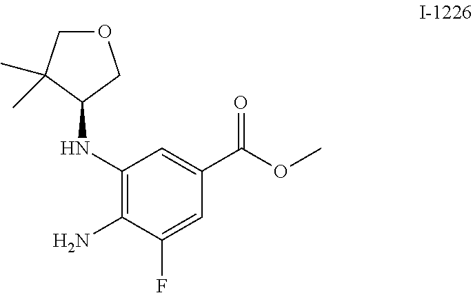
C1(NC2COCC2(C)C)=C(N)C(F)=CC(C(OC)=O)=C1
